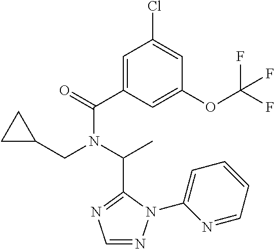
C1(C(=O)N(C(C)C2=NC=NN2C2=CC=CC=N2)CC2CC2)=CC(Cl)=CC(OC(F)(F)F)=C1
